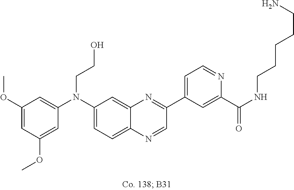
C1(OC)=CC(OC)=CC(N(C2=CC=C3C(=C2)N=C(C2=CC=NC(C(NCCCCCN)=O)=C2)C=N3)CCO)=C1
